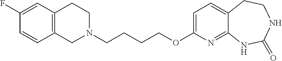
C12=C(CCN(CCCCOC3=CC=C4C(=N3)NC(=O)NCC4)C1)C=C(F)C=C2
